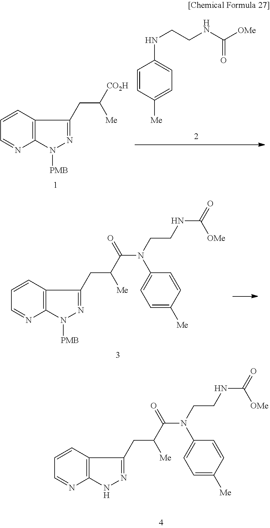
C1=CC2=C(N=C1)N([PMB])N=C2CC([CO2H])[Me].C1=CC([Me])=CC=C1NCCNC([OMe])=O.C1=CC2=C(N=C1)N([PMB])N=C2CC(C(N(C1=CC=C([Me])C=C1)CCNC([OMe])=O)=O)[Me].C1=CC2=C(N=C1)NN=C2CC(C(N(C1=CC=C([Me])C=C1)CCNC([OMe])=O)=O)[Me]
